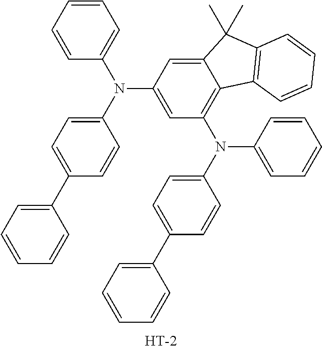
C1(C2=CC=C(N(C3=CC(N(C4=CC=C(C5=CC=CC=C5)C=C4)C4=CC=CC=C4)=C4C(=C3)C(C)(C)C3=C4C=CC=C3)C3=CC=CC=C3)C=C2)=CC=CC=C1.[H]
